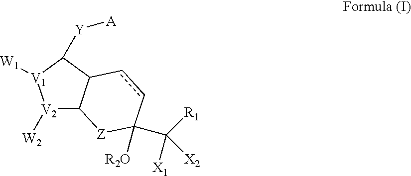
[V2]1([W2])C2C(C([Y][A])[V1]1[W1])ccC([R2O])(C([X1])([X2])[R1])[Z]2
